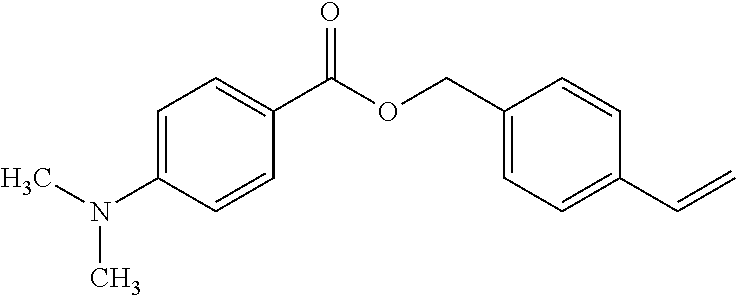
C1=C(N(C)C)C=CC(C(OCC2=CC=C(C=C)C=C2)=O)=C1
